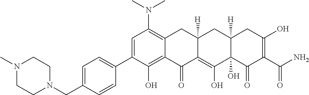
C1=C(C2=CC=C(CN3CCN(C)CC3)C=C2)C(O)=C2C(=C1N(C)C)CC1([H])C(=C(O)C3(O)C([H])(C1)CC(O)=C(C(N)=O)C3=O)C2=O
